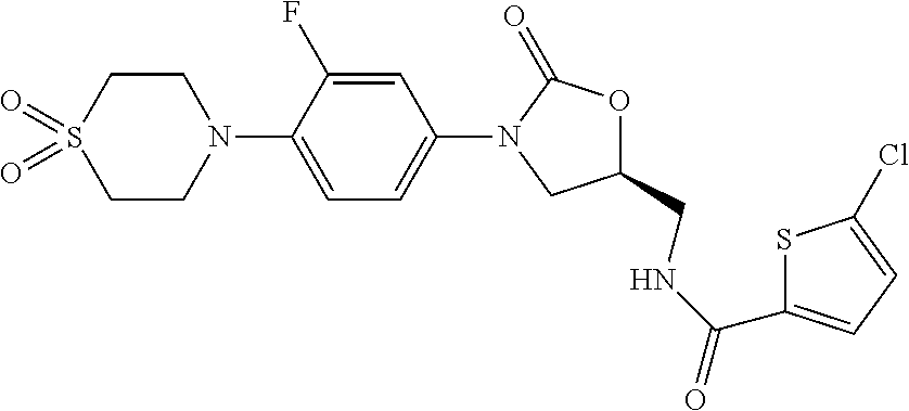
C1CS(=O)(=O)CCN1C1=CC=C(N2CC(CNC(C3=CC=C(Cl)S3)=O)OC2=O)C=C1F
